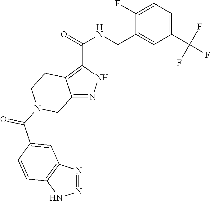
O=C(C1=C2C(=NN1)CN(C(C1=CC3=C(NN=N3)C=C1)=O)CC2)NCC1=CC(C(F)(F)F)=CC=C1F
